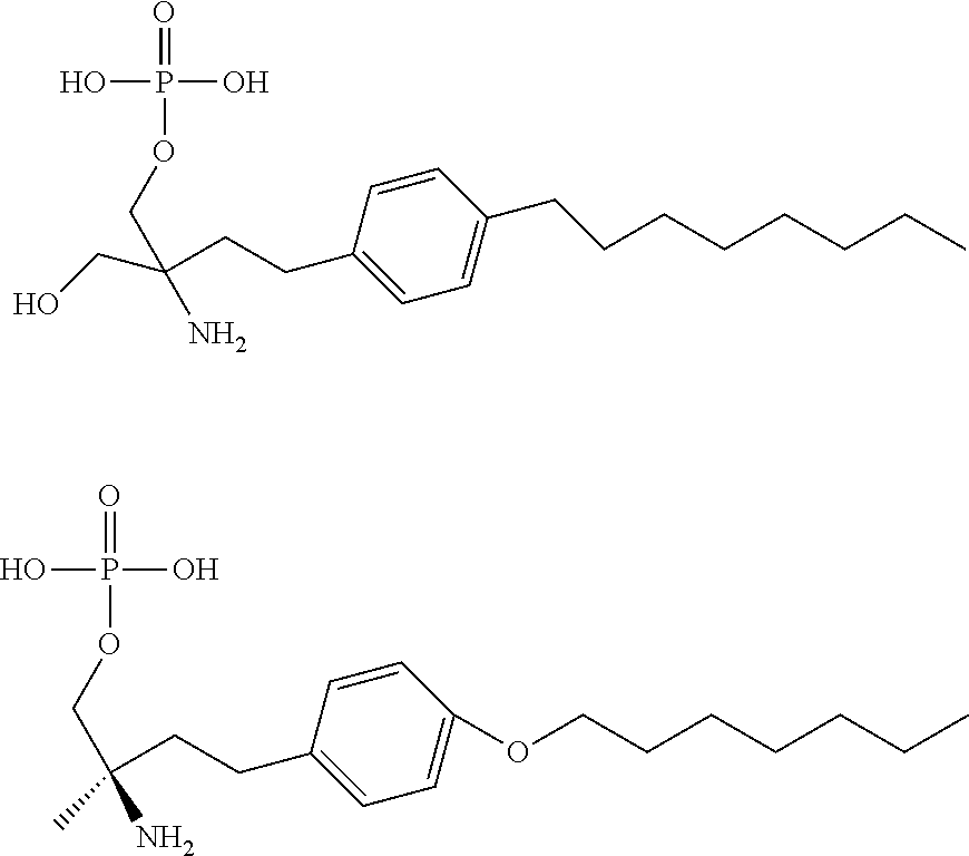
C1=CC(CCC(COP(O)(O)=O)(N)C)=CC=C1OCCCCCCC.C1=CC(CCC(CO)(N)COP(O)(=O)O)=CC=C1CCCCCCCC
